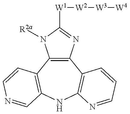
C12=C(C3=C(NC4=C1C=CC=N4)C=NC=C3)N([R2a])C([W1][W2][W3][W4])=N2
